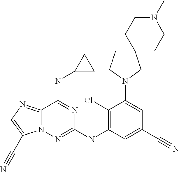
C12=NC=C(C#N)N1N=C(NC1=C(Cl)C(N3CCC4(C3)CCN(C)CC4)=CC(C#N)=C1)N=C2NC1CC1
